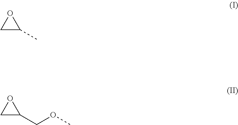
C1C(C)O1.O1CC1COC
